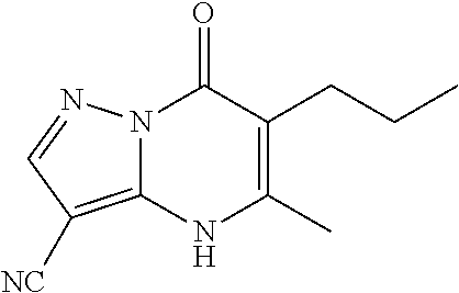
N12C(=C([NC])C=N1)NC(C)=C(CCC)C2=O
